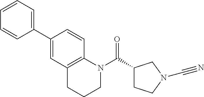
C1N(C(C2CCN(C#N)C2)=O)C2=C(CC1)C=C(C1=CC=CC=C1)C=C2
